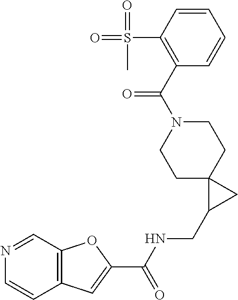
C1C2(CCN(C(C3=C(S(=O)(=O)C)C=CC=C3)=O)C1)C(CNC(C1=CC3=C(O1)C=NC=C3)=O)C2
